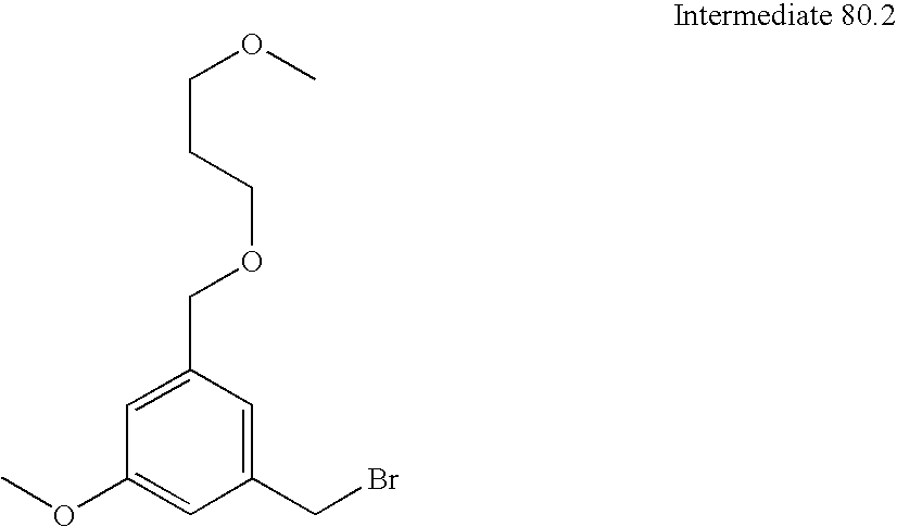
C1(CBr)=CC(COCCCOC)=CC(OC)=C1
